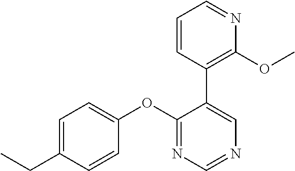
C1(OC2=CC=C(CC)C=C2)=NC=NC=C1C1=C(OC)N=CC=C1
